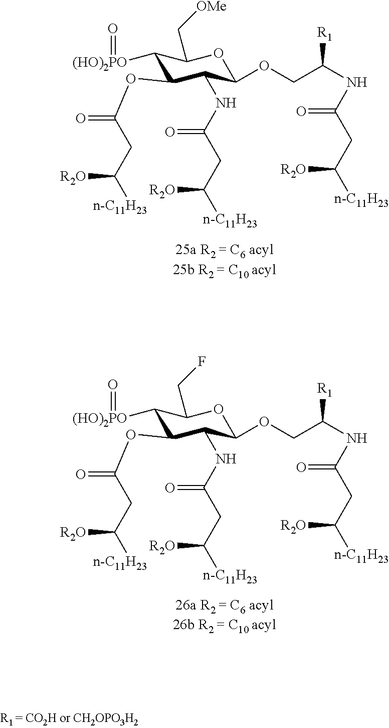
C1([(HO)2PO]=O)C(OC(CC([R2O])[n-C11H23])=O)C(NC(CC([R2O])[n-C11H23])=O)C(OCC(NC(CC([n-C11H23])[R2O])=O)[R1])OC1C[OMe].C1([(HO)2PO]=O)C(OC(CC([R2O])[n-C11H23])=O)C(NC(CC([R2O])[n-C11H23])=O)C(OCC(NC(CC([n-C11H23])[R2O])=O)[R1])OC1CF
